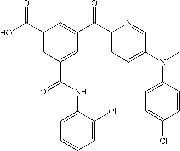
O=C(C1=CC(C(NC2=CC=CC=C2Cl)=O)=CC(C(C2=CC=C(N(C)C3=CC=C(Cl)C=C3)C=N2)=O)=C1)O
